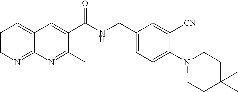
C1=CN=C2C(=C1)C=C(C(NCC1=CC=C(N3CCC(C)(C)CC3)C([CN])=C1)=O)C(C)=N2
